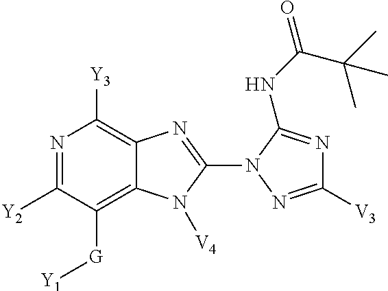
N1=C([Y2])C([G][Y1])=C2C(=C1[Y3])N=C(N1N=C([V3])N=C1NC(C(C)(C)C)=O)N2[V4]
